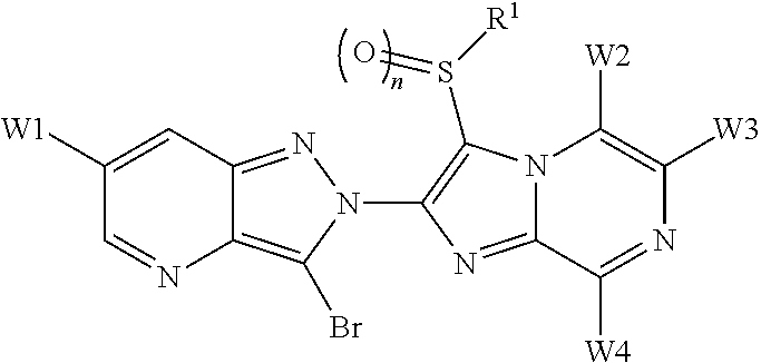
C12=C(Br)N(C3=C(S([R1])=O)N4C(=N3)C([W4])=NC([W3])=C4[W2])N=C1C=C([W1])C=N2
